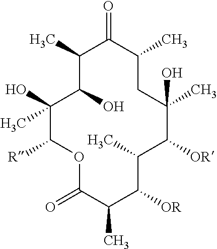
C1(O)(C)C([R])OC(=O)C(C)C([OR])C(C)C([OR])C(C)(O)CC(C)C(=O)C(C)C1O
